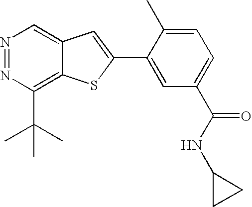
N1=NC(C(C)(C)C)=C2C(=C1)C=C(C1=CC(C(NC3CC3)=O)=CC=C1C)S2
